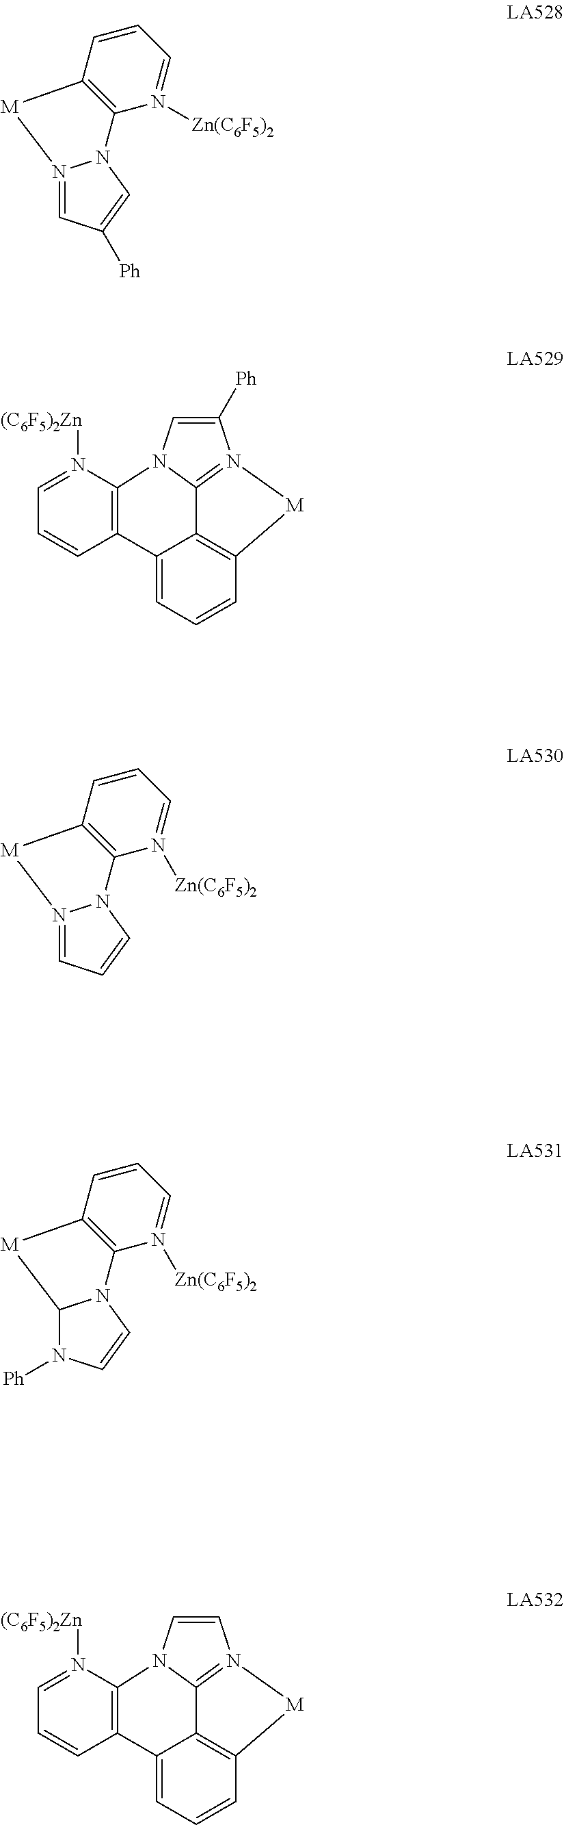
C1([Ph])=CN2C3=N1[M]C1=C3C(=CC=C1)C1=C2N([(C6F5)2Zn])=CC=C1.C1=CN2C3=N1[M]C1=C3C(=CC=C1)C1=C2N([(C6F5)2Zn])=CC=C1.N12=CC([Ph])=CN1C1=C(C=CC=N1[Zn(C6F5)2])[M]2.N12=CC=CN1C1=C(C=CC=N1[Zn(C6F5)2])[M]2.C12N([Ph])C=CN1C1=C(C=CC=N1[Zn(C6F5)2])[M]2
